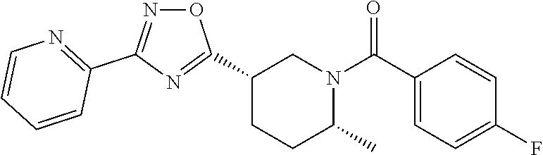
C1(C2=NC(C3=NC=CC=C3)=NO2)CCC(C)N(C(C2=CC=C(F)C=C2)=O)C1
